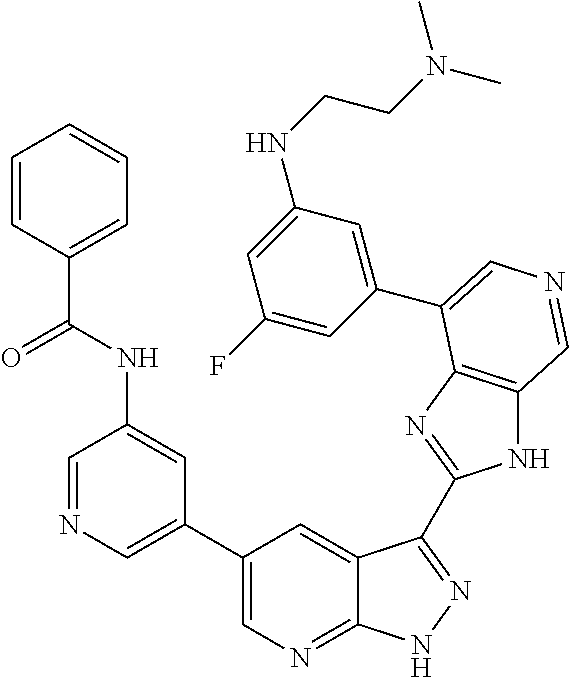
C1(C2=CN=CC(NC(C3=CC=CC=C3)=O)=C2)=CN=C2C(=C1)C(C1=NC3=C(N1)C=NC=C3C1=CC(NCCN(C)C)=CC(F)=C1)=NN2
